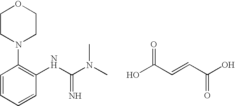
C1CN(C2=C(NC(N(C)C)=N)C=CC=C2)CCO1.OC(C=CC(O)=O)=O
